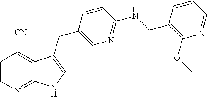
C1=CN=C2C(=C1[CN])C(CC1=CN=C(NCC3=C(OC)N=CC=C3)C=C1)=CN2
